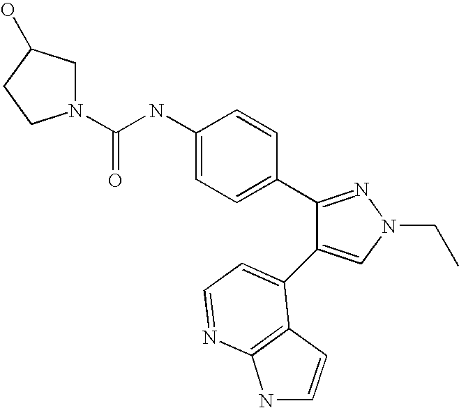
C(NC1=CC=C(C2=NN(CC)C=C2C2=CC=NC3=C2C=CN3)C=C1)(=O)N1CC(O)CC1
